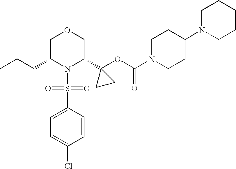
C(C1N(S(=O)(=O)C2=CC=C(Cl)C=C2)C(C2(OC(=O)N3CCC(N4CCCCC4)CC3)CC2)COC1)CC
